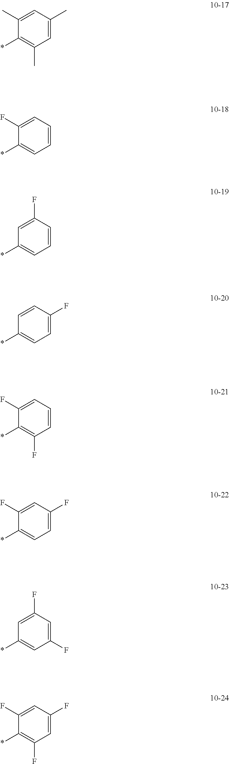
*C1=C(C)C=C(C)C=C1C.*C1=CC=CC=C1F.*C1=CC=CC(F)=C1.*C1=CC=C(F)C=C1.*C1=C(F)C=CC=C1F.*C1=CC=C(F)C=C1F.*C1=CC(F)=CC(F)=C1.*C1=C(F)C=C(F)C=C1F
